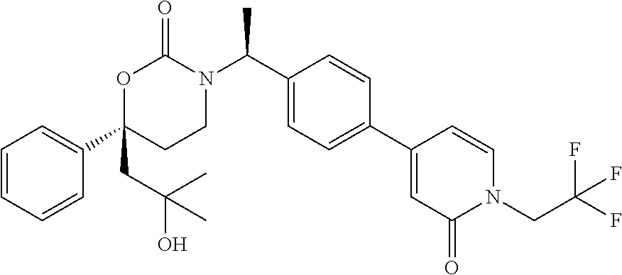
C1=CC=CC(C2(CC(O)(C)C)CCN(C(C3=CC=C(C4=CC(=O)N(CC(F)(F)F)C=C4)C=C3)C)C(=O)O2)=C1
